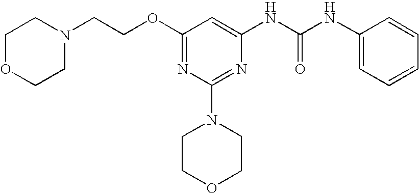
O(C1=NC(N2CCOCC2)=NC(NC(NC2=CC=CC=C2)=O)=C1)CCN1CCOCC1
